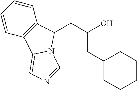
C1=CC2=C(C=C1)C(CC(O)CC1CCCCC1)N1C2=CN=C1
